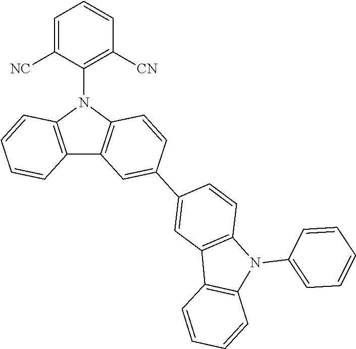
C1=C([NC])C(N2C3=C(C4=C2C=CC(C2=CC5=C(C=C2)N(C2=CC=CC=C2)C2=C5C=CC=C2)=C4)C=CC=C3)=C([CN])C=C1
